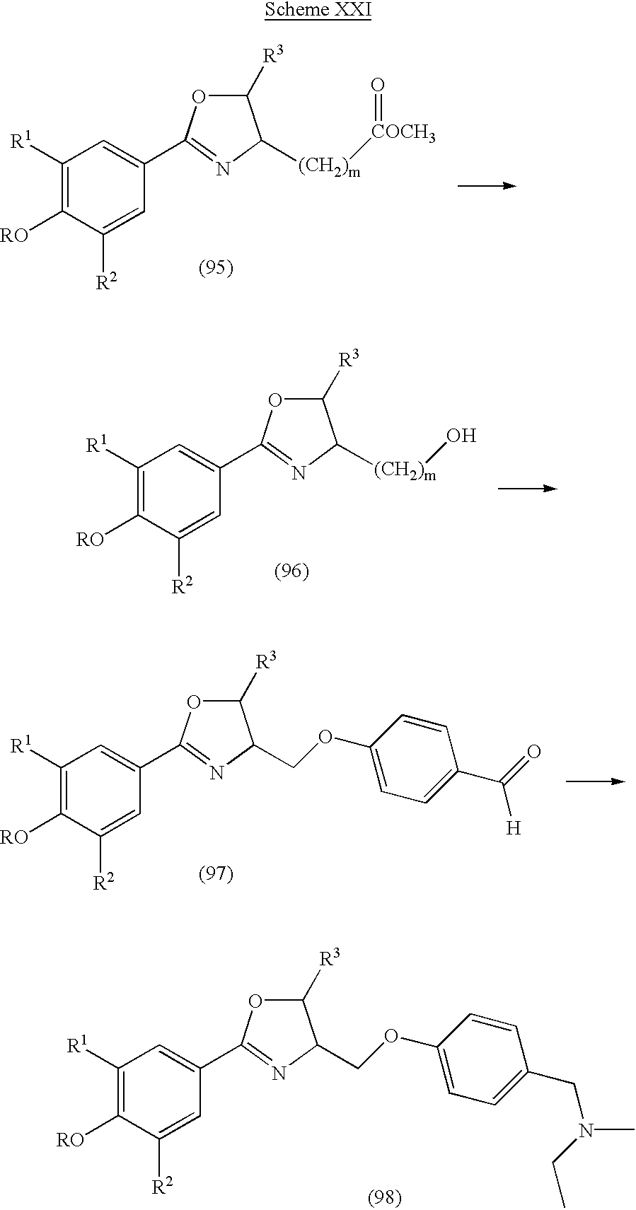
C1([R1])=C([RO])C([R2])=CC(C2=NC([(CH2)m][COCH3]=O)C([R3])O2)=C1.C1([R1])=C([RO])C([R2])=CC(C2=NC([(CH2)m]O)C([R3])O2)=C1.C1([R1])=C([RO])C([R2])=CC(C2=NC(COC3=CC=C(C(=O)[H])C=C3)C([R3])O2)=C1.C1([R1])=C([RO])C([R2])=CC(C2=NC(COC3=CC=C(CN(C)CC)C=C3)C([R3])O2)=C1
